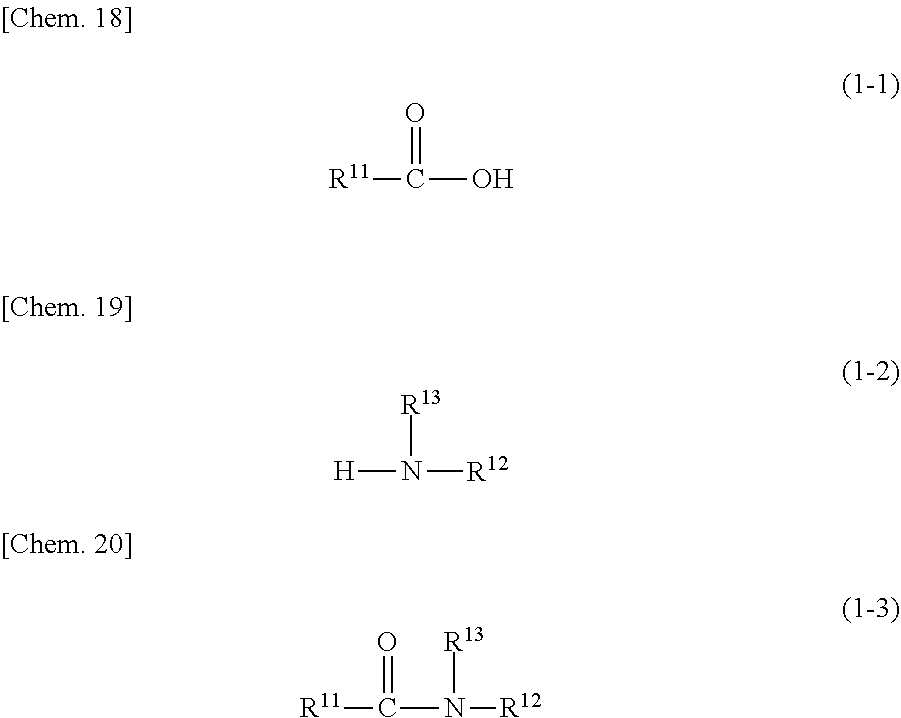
[H]N([R12])[R13].[R11]C(N([R12])[R13])=O.[R11]C(O)=O
